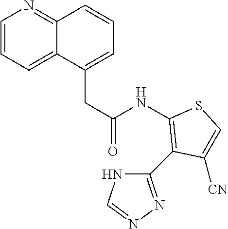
N(C1=C(C2=NN=CN2)C([CN])=CS1)C(CC1=CC=CC2=NC=CC=C12)=O
